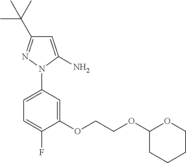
C1=C(N2N=C(C(C)(C)C)C=C2N)C=C(OCCOC2CCCCO2)C(F)=C1
